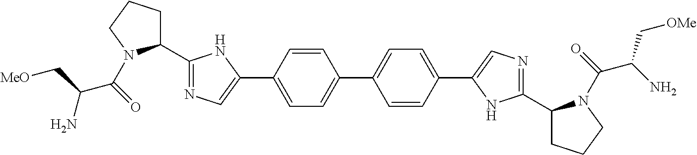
C1(C2CCCN2C(=O)C(C[MeO])N)=NC=C(C2=CC=C(C3=CC=C(C4=CN=C(C5CCCN5C(=O)C(N)C[OMe])N4)C=C3)C=C2)N1
